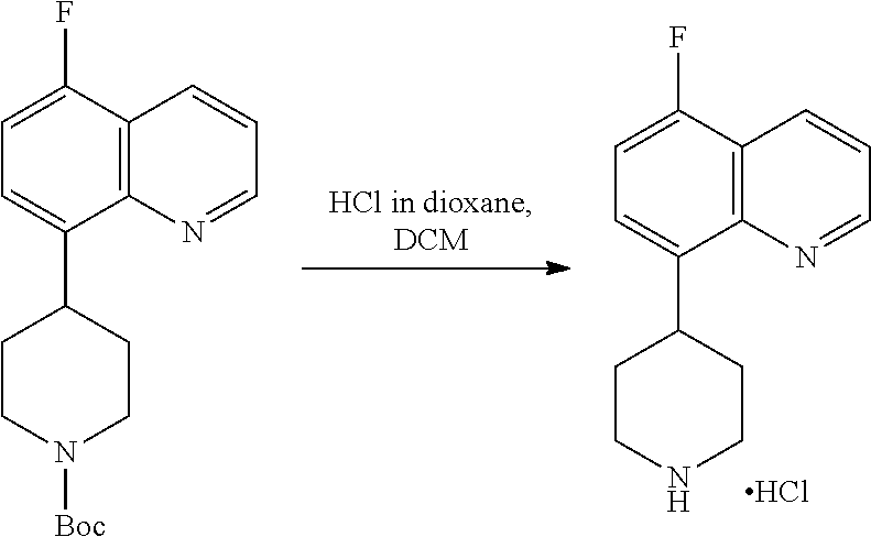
C12=C(C(F)=CC=C1C1CCNCC1)C=CC=N2.Cl.C12=C(C(F)=CC=C1C1CCN([Boc])CC1)C=CC=N2
